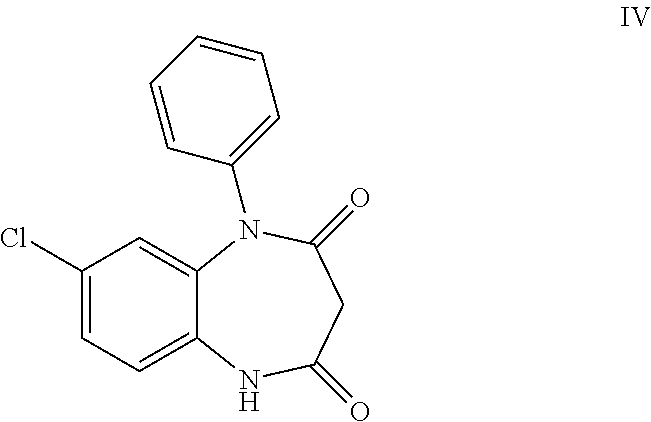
C12=CC=C(Cl)C=C1N(C1=CC=CC=C1)C(=O)CC(=O)N2
